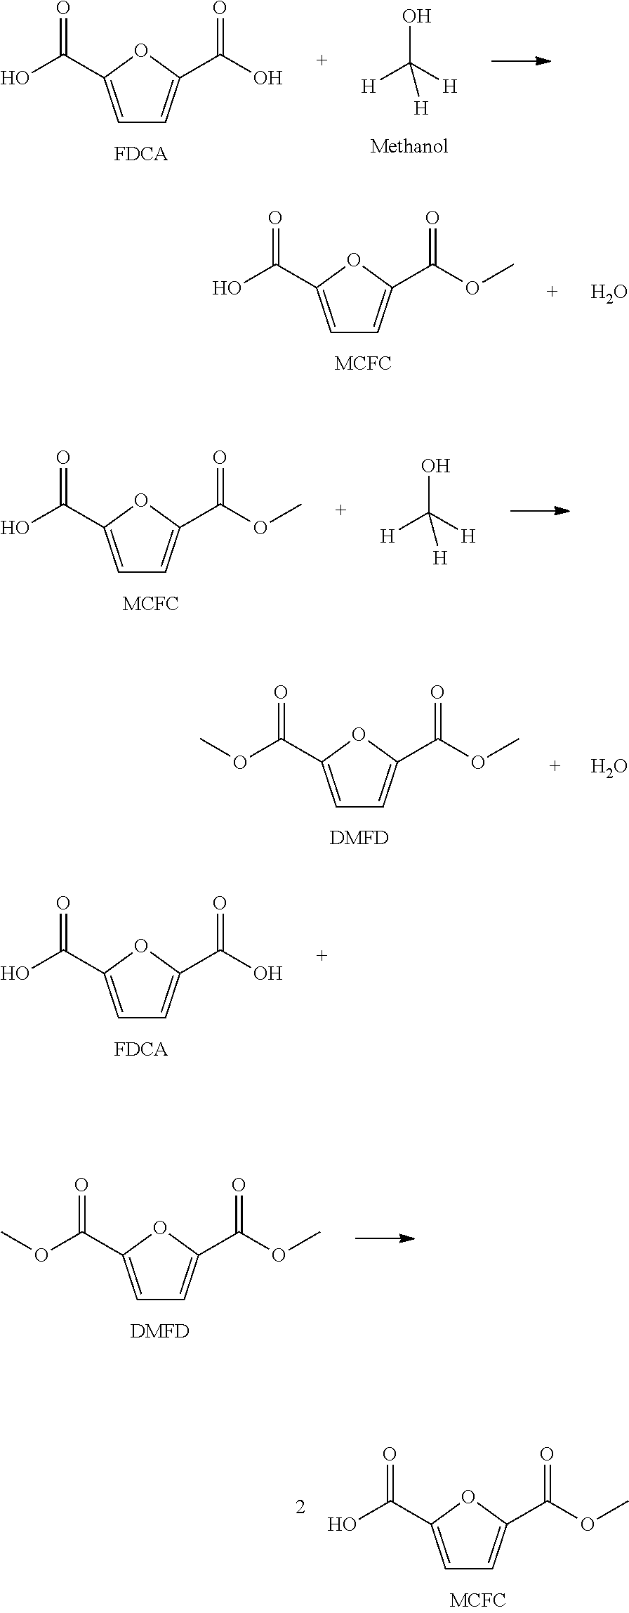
C1=C(C(O)=O)OC(C(O)=O)=C1.OC([H])([H])[H].C1=C(C(O)=O)OC(C(OC)=O)=C1.O.C1=C(C(O)=O)OC(C(OC)=O)=C1.OC([H])([H])[H].C1=C(C(OC)=O)OC(C(OC)=O)=C1.[DMFD].O.C1=C(C(O)=O)OC(C(O)=O)=C1.C1=C(C(OC)=O)OC(C(OC)=O)=C1.[DMFD].C1=C(C(O)=O)OC(C(OC)=O)=C1
